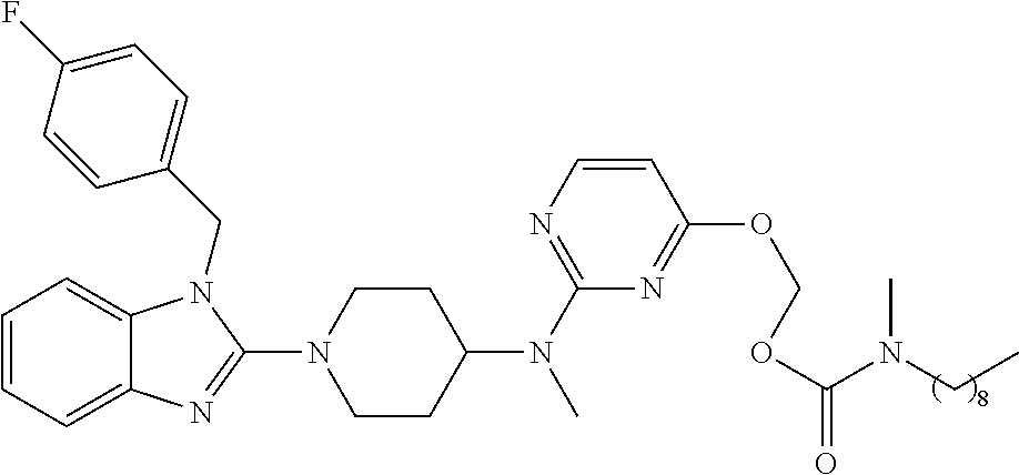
C1=CC=C2C(=C1)N(CC1=CC=C(F)C=C1)C(N1CCC(N(C)C3=NC=CC(OCOC(=O)N(CC)C)=N3)CC1)=N2
